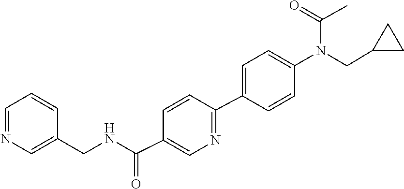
C1(CN(C2=CC=C(C3=NC=C(C(NCC4=CN=CC=C4)=O)C=C3)C=C2)C(=O)C)CC1
